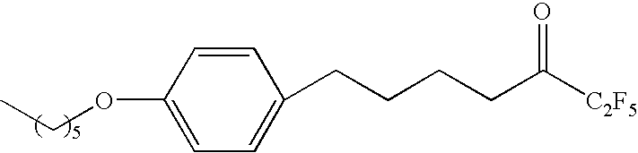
C1=CC(OCC)=CC=C1CCCCC([C2F5])=O
